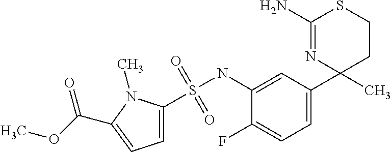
C1(N)=NC(C2=CC=C(F)C(NS(=O)(=O)C3=CC=C(C(OC)=O)N3C)=C2)(C)CCS1
